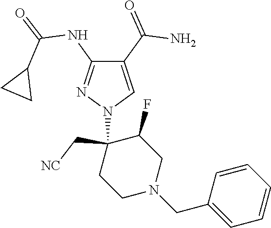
C1(C(=O)N)=CN(C2(C[NC])CCN(CC3=CC=CC=C3)CC2F)N=C1NC(=O)C1CC1
